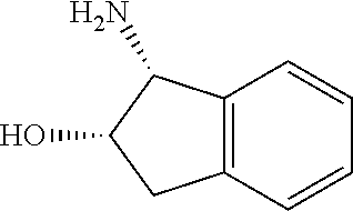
C12=C(C=CC=C1)CC(O)C2N
